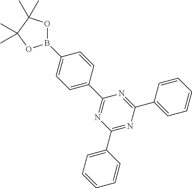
B1(C2=CC=C(C3=NC(C4=CC=CC=C4)=NC(C4=CC=CC=C4)=N3)C=C2)OC(C)(C)C(C)(C)O1
